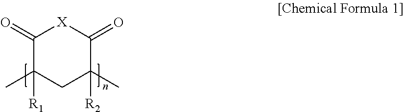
C1(=O)C(C)([R1])CC(C)([R2])C(=O)[X]1
